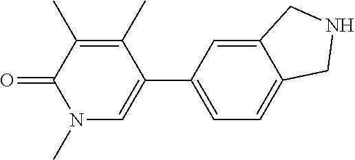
C1(C)=C(C)C(C2=CC=C3C(=C2)CNC3)=CN(C)C1=O
